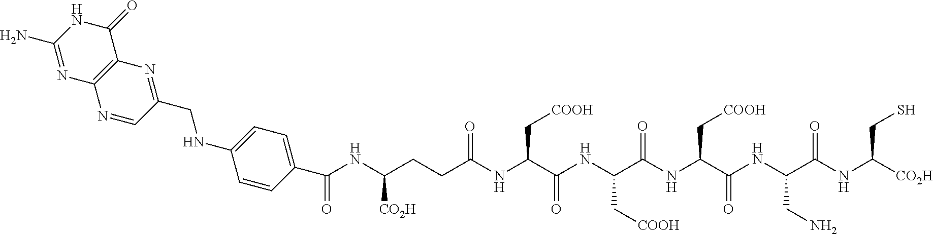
C1=CC(C(NC(CCC(NC(C(NC(C(NC(C(NC(C(NC([CO2H])CS)=O)CN)=O)C[COOH])=O)C[COOH])=O)C[COOH])=O)[CO2H])=O)=CC=C1NCC1=NC2=C(N=C1)N=C(N)NC2=O
